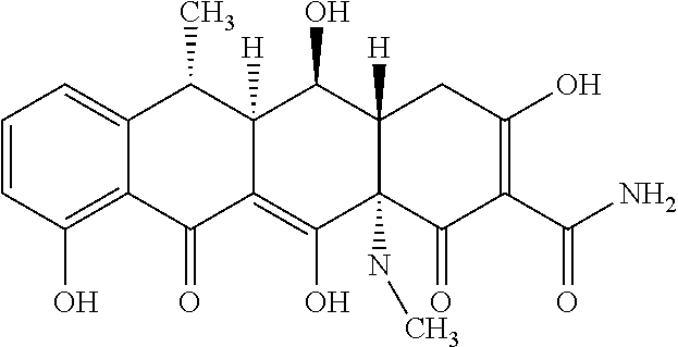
C1=CC(O)=C2C(=C1)C(C)C1([H])C(=C(O)C3(NC)C([H])(C1O)CC(O)=C(C(N)=O)C3=O)C2=O
